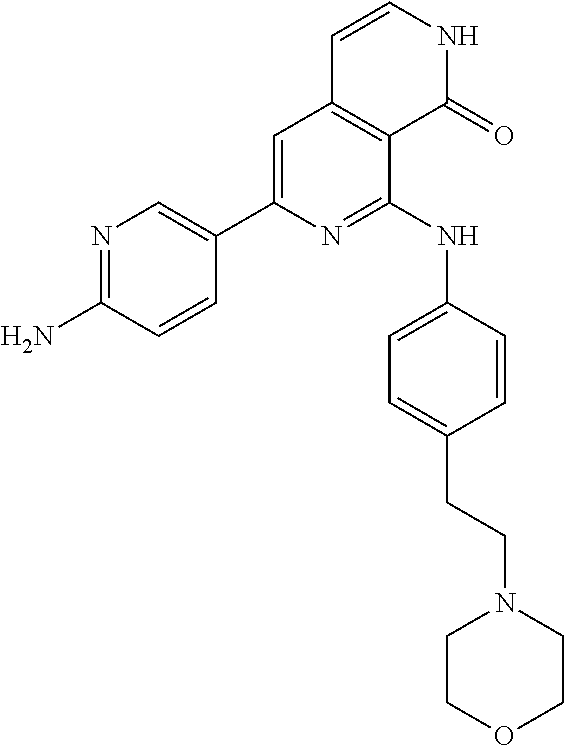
N1=C(N)C=CC(C2=CC3=C(C(NC4=CC=C(CCN5CCOCC5)C=C4)=N2)C(=O)NC=C3)=C1
